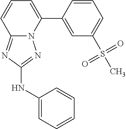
C1=CC(C2=CC=CC3=NC(NC4=CC=CC=C4)=NN23)=CC(S(C)(=O)=O)=C1
